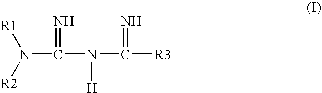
C(N([R1])[R2])(N(C([R3])=N)[H])=N
